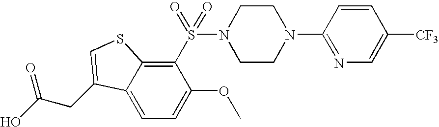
C1(S(N2CCN(C3=NC=C([CF3])C=C3)CC2)(=O)=O)=C2C(=CC=C1OC)C(CC(O)=O)=CS2
